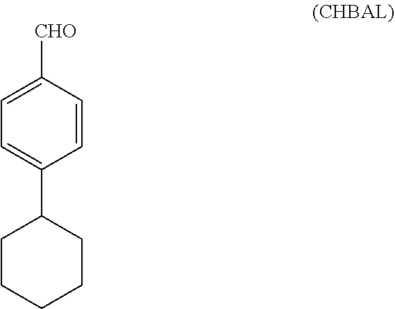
C1=C([CHO])C=CC(C2CCCCC2)=C1
